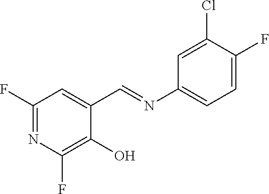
C1(F)=NC(F)=C(O)C(C=NC2=CC=C(F)C(Cl)=C2)=C1
